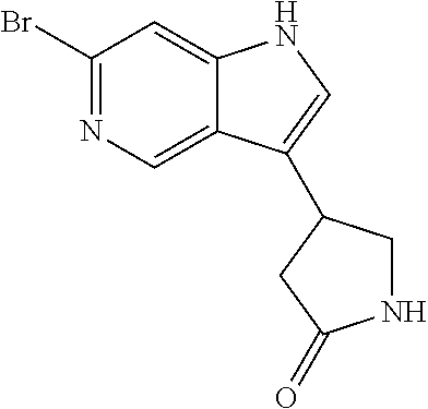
C12=CN=C(Br)C=C1NC=C2C1CNC(=O)C1
